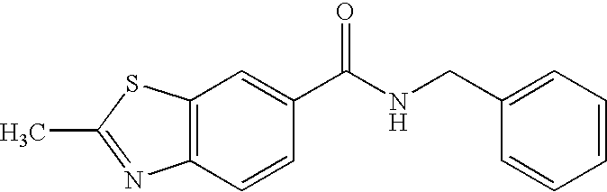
C12=C(C=C(C(NCC3=CC=CC=C3)=O)C=C1)SC(C)=N2
